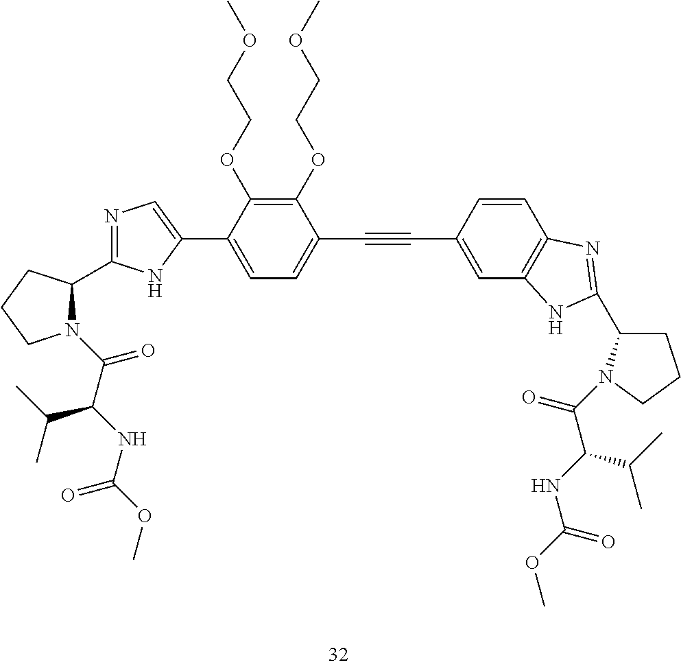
C1(C2=NC=C(C3=CC=C(C#CC4=CC5=C(C=C4)N=C(C4CCCN4C(C(NC(OC)=O)C(C)C)=O)N5)C(OCCOC)=C3OCCOC)N2)CCCN1C(C(NC(OC)=O)C(C)C)=O
